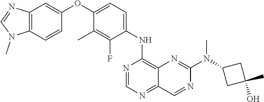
C12=C(C=CC(OC3=CC=C(NC4=C5C(=NC=N4)C=NC(N(C4CC(C)(O)C4)C)=N5)C(F)=C3C)=C1)N(C)C=N2
